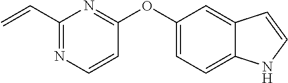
C1=C(OC2=NC(C=C)=NC=C2)C=C2C(=C1)NC=C2
